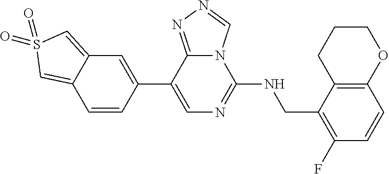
C1=CC(C2=CN=C(NCC3=C(F)C=CC4=C3CCCO4)N3C2=NN=C3)=CC2=CS(=O)(=O)C=C12
